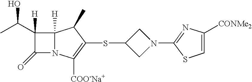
C1N(C2=NC([CONMe2])=CS2)CC1SC1=C([COO-Na+])N2C(=O)C([H])(C(C)O)C2([H])C1C
